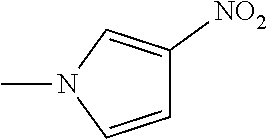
CN1C=CC([NO2])=C1
